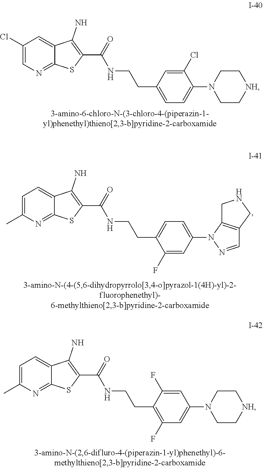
C1(Cl)=CN=C2C(=C1)C(N)=C(C(=O)NCCC1=CC=C(N3CC[NH]CC3)C(Cl)=C1)S2.C1=C(C)N=C2C(=C1)C(N)=C(C(=O)NCCC1=CC=C(N3N=CC4=C3CNC4)C=C1F)S2.C1=C(C)N=C2C(=C1)C(N)=C(C(=O)NCCC1=C(F)C=C(N3CC[NH]CC3)C=C1F)S2
